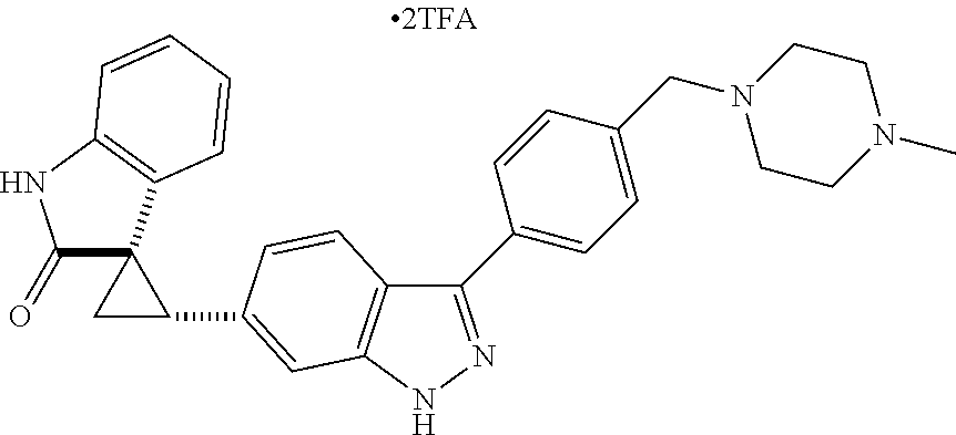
C1(=O)C2(C3=C(N1)C=CC=C3)CC2C1=CC2=C(C(C3=CC=C(CN4CCN(C)CC4)C=C3)=NN2)C=C1
